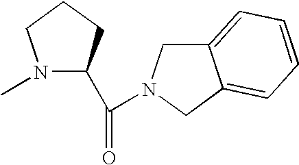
N1(C)C(C(=O)N2CC3=CC=CC=C3C2)CCC1
